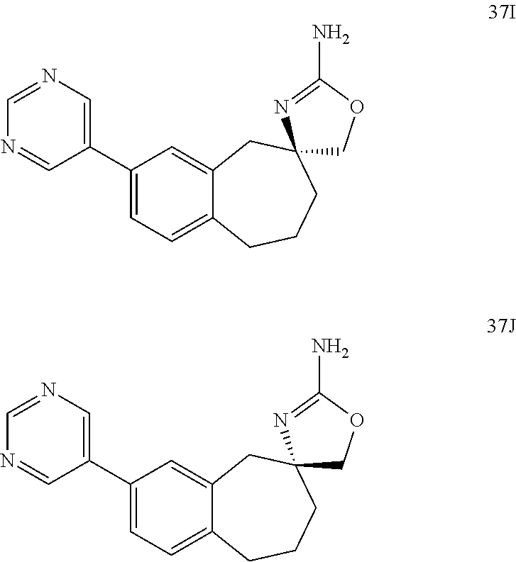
C1=NC=C(C2=CC=C3C(=C2)CC2(CCC3)COC(N)=N2)C=N1.C1=NC=C(C2=CC=C3C(=C2)CC2(CCC3)COC(N)=N2)C=N1
